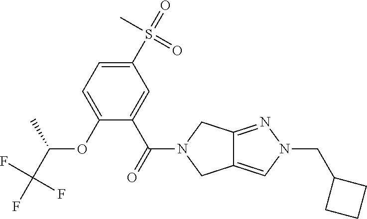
O(C1=CC=C(S(=O)(C)=O)C=C1C(=O)N1CC2=CN(CC3CCC3)N=C2C1)C(C(F)(F)F)C
